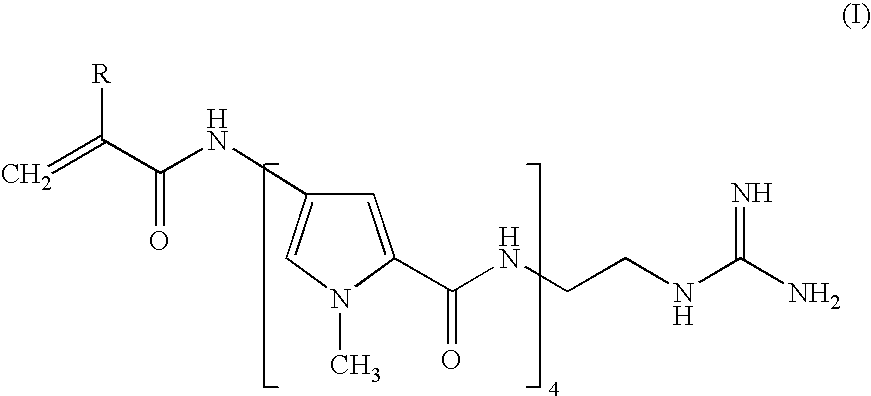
C1=C(C(NCCNC(N)=N)=O)N(C)C=C1NC(C(=C)[R])=O
